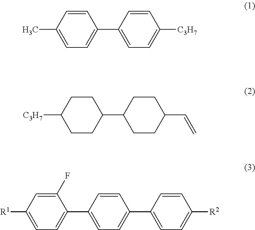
C1=CC(C)=CC=C1C1=CC=C([C3H7])C=C1.C1CC([C3H7])CCC1C1CCC(C=C)CC1.C1(F)=CC([R1])=CC=C1C1=CC=C(C2=CC=C([R2])C=C2)C=C1
